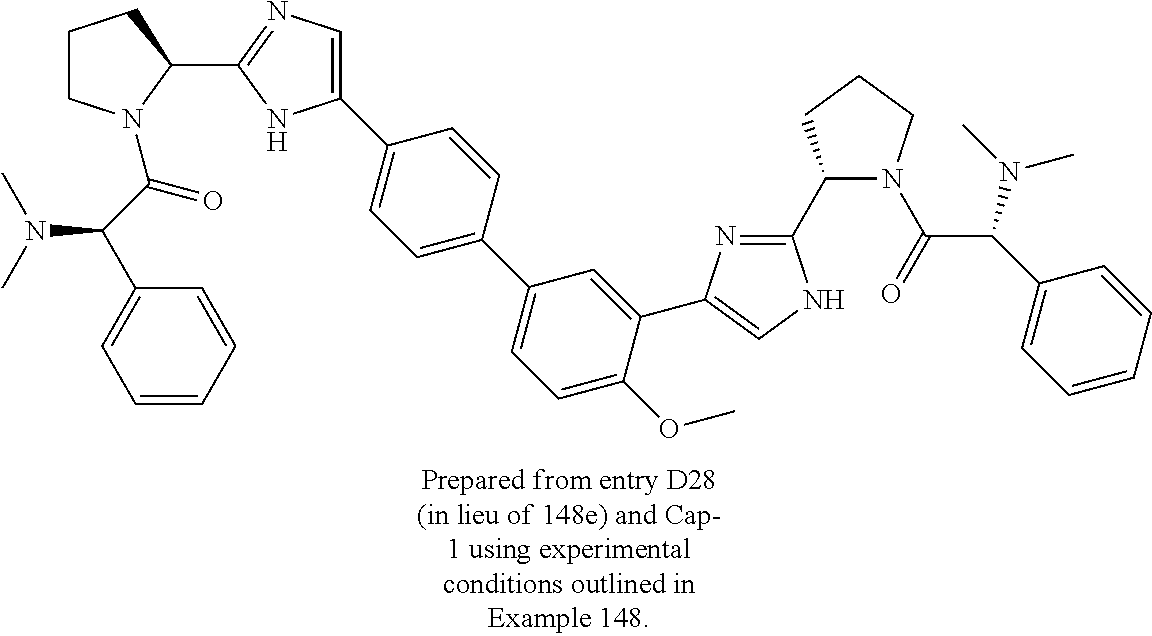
C1CN(C(=O)C(C2=CC=CC=C2)N(C)C)C(C2=NC=C(C3=CC=C(C4=CC=C(OC)C(C5=CNC(C6N(C(=O)C(C7=CC=CC=C7)N(C)C)CCC6)=N5)=C4)C=C3)N2)C1
